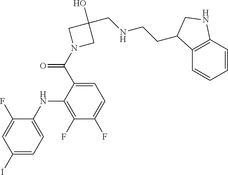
C1(I)=CC=C(NC2=C(F)C(F)=CC=C2C(N2CC(O)(CNCCC3C4=C(C=CC=C4)NC3)C2)=O)C(F)=C1
